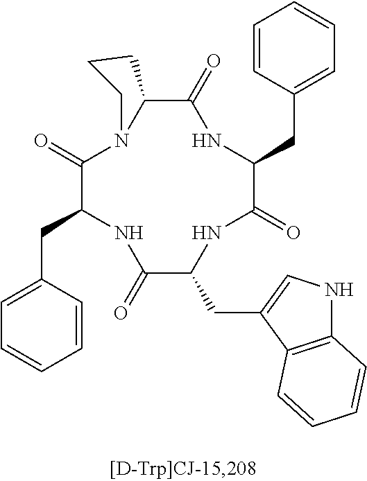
C1(=O)C(CC2=CNC3=C2C=CC=C3)NC(=O)C(CC2=CC=CC=C2)NC(=O)C2N(C(=O)C(CC3=CC=CC=C3)N1)CCC2
